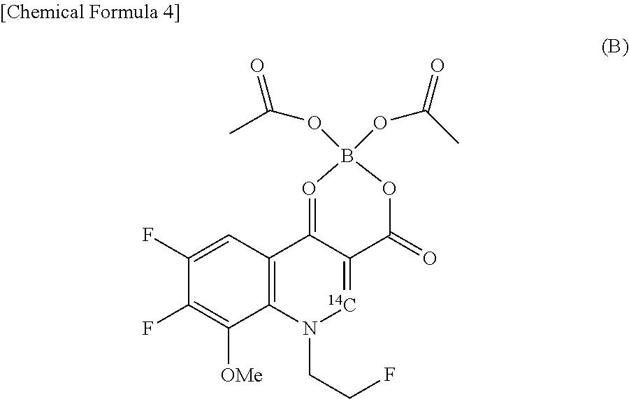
C1(F)=CC2=C(C([OMe])=C1F)N(CCF)[14C]=C1C2=OB(OC(=O)C)(OC(=O)C)OC1=O
